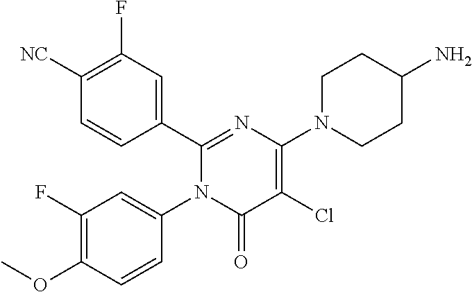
C1(C2=CC(F)=C([CN])C=C2)=NC(N2CCC(N)CC2)=C(Cl)C(=O)N1C1=CC(F)=C(OC)C=C1
